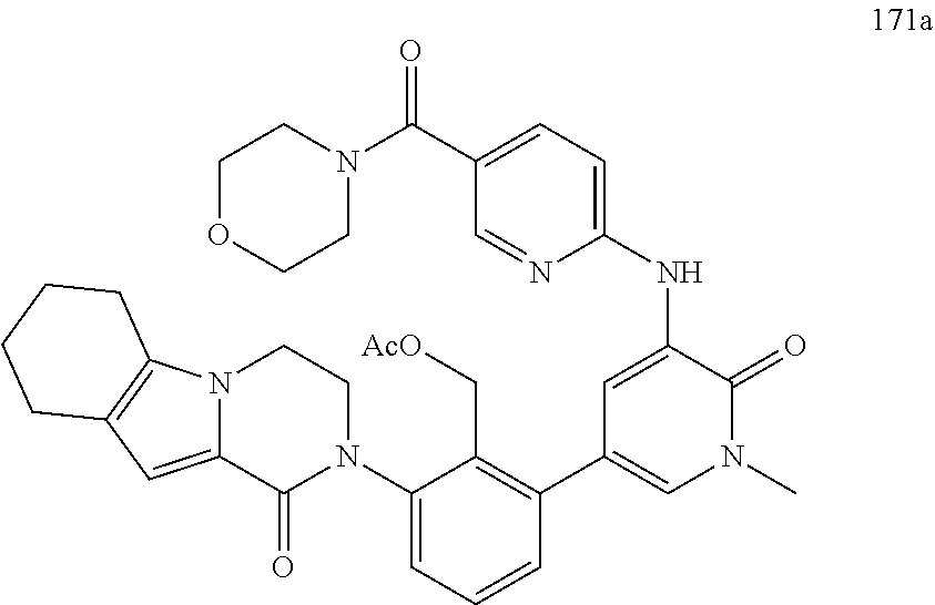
N12C(=CC3=C1CCCC3)C(=O)N(C1=CC=CC(C3=CN(C)C(=O)C(NC4=CC=C(C(N5CCOCC5)=O)C=N4)=C3)=C1C[AcO])CC2
